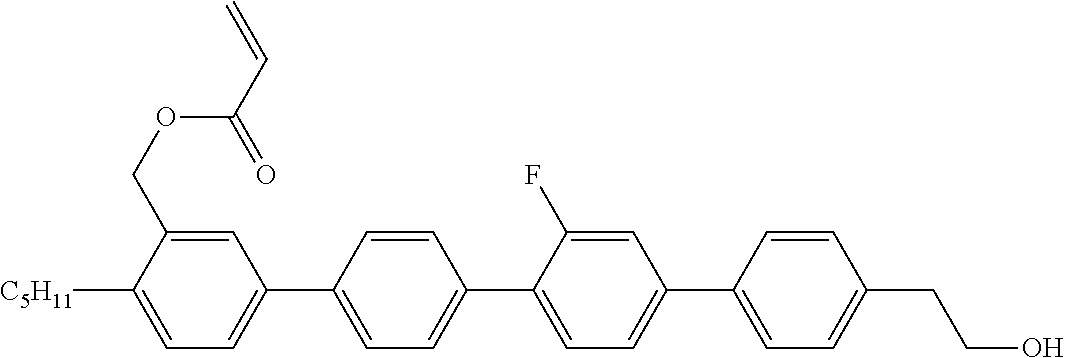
C1=C(COC(C=C)=O)C([C5H11])=CC=C1C1=CC=C(C2=CC=C(C3=CC=C(CCO)C=C3)C=C2F)C=C1
